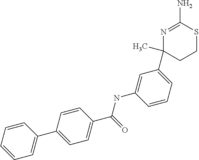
C1=CC=CC(C2=CC=C(C(=O)NC3=CC(C4(C)N=C(N)SCC4)=CC=C3)C=C2)=C1
